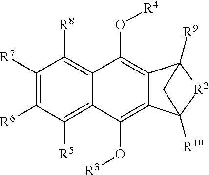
C1([R7])=C([R6])C([R5])=C2C(=C1[R8])C(O[R4])=C1C(=C2O[R3])C2([R10])[R2]C1([R9])C2
